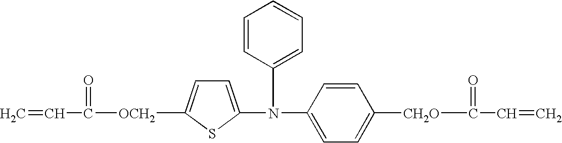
[OCH2](C(=O)C=C)C1=CC=C(N(C2=CC=CC=C2)C2=CC=C([CH2O]C(=O)C=C)C=C2)S1
